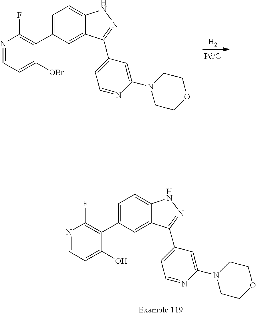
C1=C(C2=C(F)N=CC=C2O)C=C2C(=C1)NN=C2C1=CC=NC(N2CCOCC2)=C1.C1=C(C2=C(F)N=CC=C2[OBn])C=C2C(=C1)NN=C2C1=CC=NC(N2CCOCC2)=C1.[H2]
